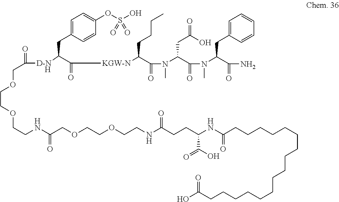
C([D-N    H]C(C([KGW-N]C(C(=O)N(C)C(C(=O)N(C(C(N)=O)CC1=CC=CC=C1)C)CC(=O)O)CCCC)=O)CC1=CC=C(OS(O)(=O)=O)C=C1)(=O)COCCOCCNC(COCCOCCNC(CCC(NC(CCCCCCCCCCCCCCCCC(O)=O)=O)C(=O)O)=O)=O
